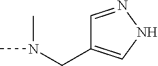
N(CC1=CNN=C1)(C)C
